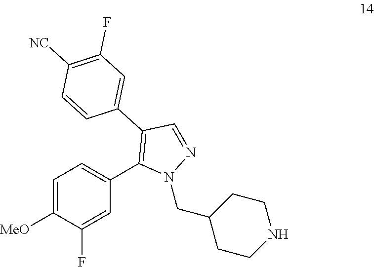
N1=CC(C2=CC(F)=C([NC])C=C2)=C(C2=CC=C([MeO])C(F)=C2)N1CC1CCNCC1
